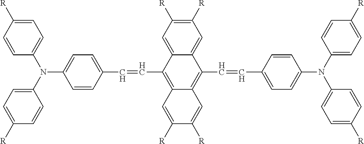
C1=C([R])C=CC(N(C2=CC=C([R])C=C2)C2=CC=C(C=CC3=C4C(=C(C=CC5=CC=C(N(C6=CC=C([R])C=C6)C6=CC=C([R])C=C6)C=C5)C5=CC([R])=C([R])C=C35)C=C([R])C([R])=C4)C=C2)=C1
